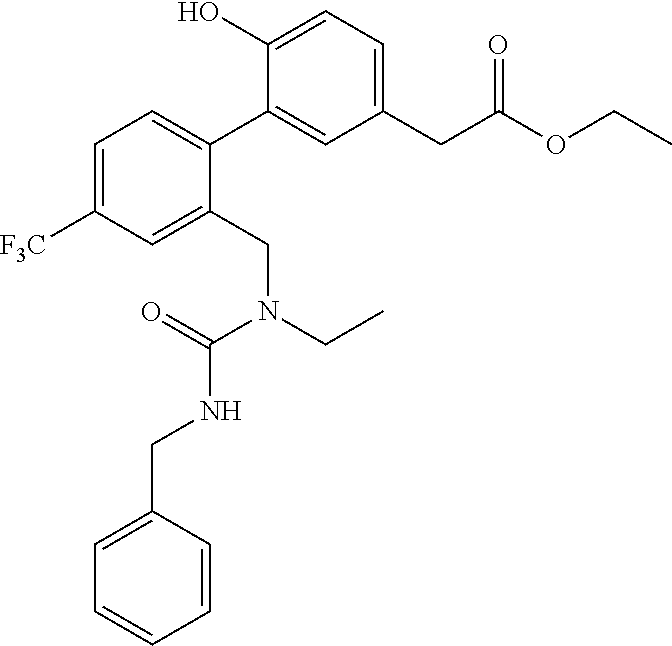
OC1=CC=C(CC(OCC)=O)C=C1C1=CC=C([F3C])C=C1CN(CC)C(=O)NCC1=CC=CC=C1
